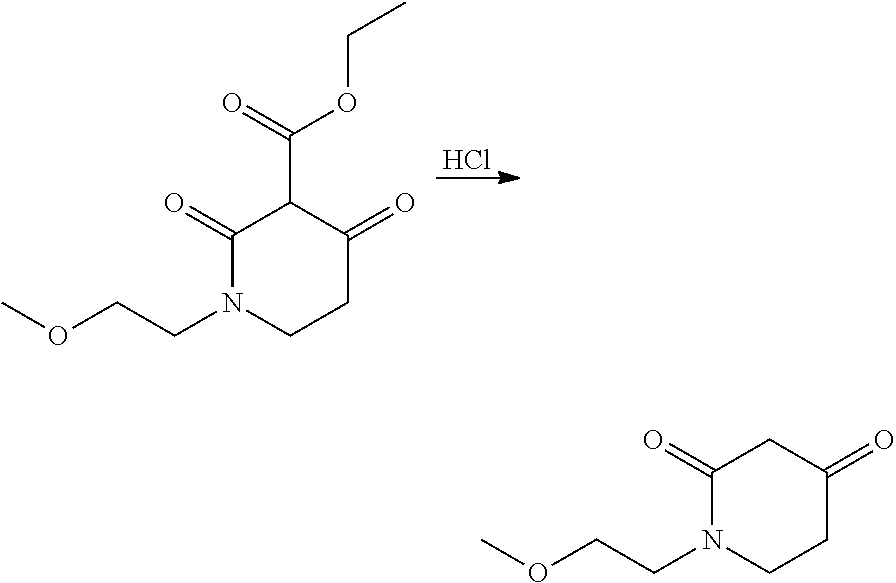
Cl.C1(=O)N(CCOC)CCC(=O)C1C(=O)OCC.C1(=O)N(CCOC)CCC(=O)C1
